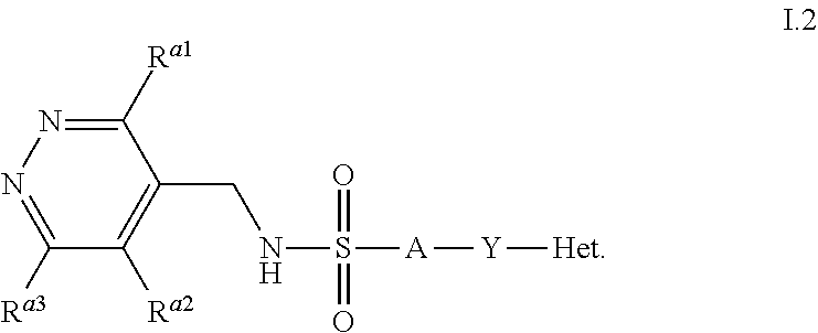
C1([Ra1])=NN=C([Ra3])C([Ra2])=C1CNS([A][Y][Het])(=O)=O
